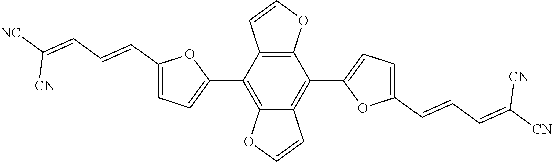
C12=C(C3=CC=C(C=CC=C([NC])[CN])O3)C3=C(C(C4=CC=C(C=CC=C([CN])[CN])O4)=C1C=CO2)OC=C3
